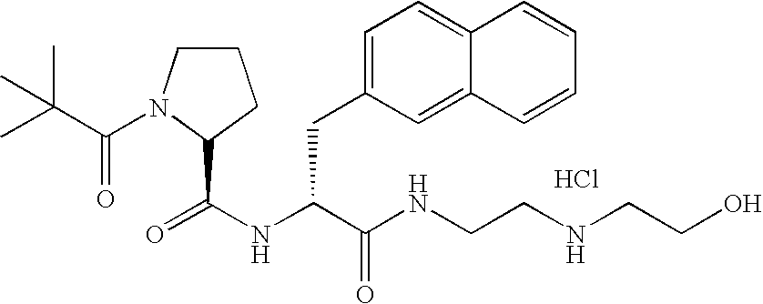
Cl.N(C(C(NCCNCCO)=O)CC1=CC=C2C(=C1)C=CC=C2)C(=O)C1N(C(=O)C(C)(C)C)CCC1
